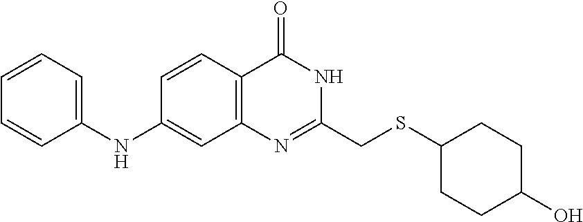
C1(CSC2CCC(O)CC2)=NC2=C(C=CC(NC3=CC=CC=C3)=C2)C(=O)N1
